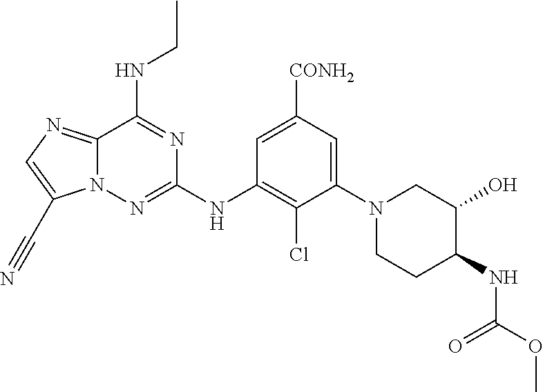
C1(NC2=C(Cl)C(N3CCC(NC(OC)=O)C(O)C3)=CC([CONH2])=C2)=NN2C(=NC=C2C#N)C(NCC)=N1
